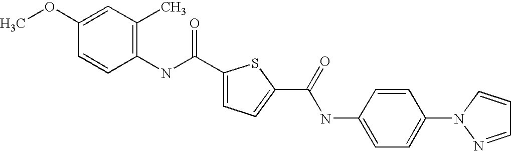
C1(C(NC2=C(C)C=C(OC)C=C2)=O)=CC=C(C(=O)NC2=CC=C(N3N=CC=C3)C=C2)S1
